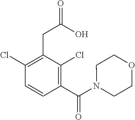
C1(Cl)=C(CC(=O)O)C(Cl)=C(C(=O)N2CCOCC2)C=C1
